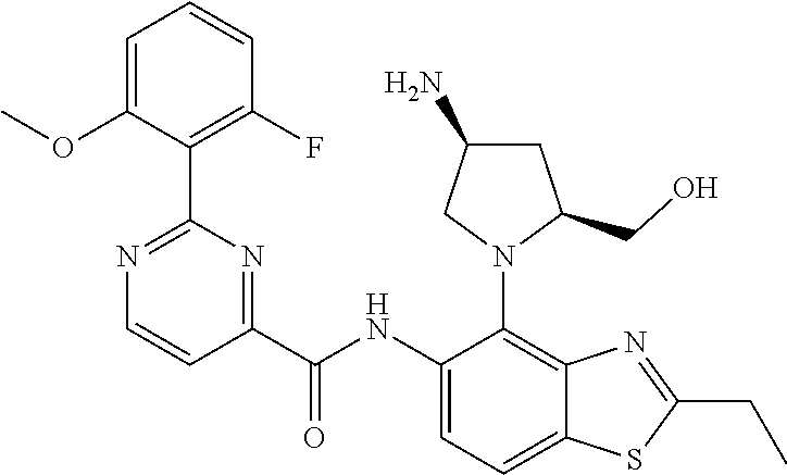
C1(NC(C2=NC(C3=C(F)C=CC=C3OC)=NC=C2)=O)=CC=C2C(=C1N1C(CO)CC(N)C1)N=C(CC)S2
